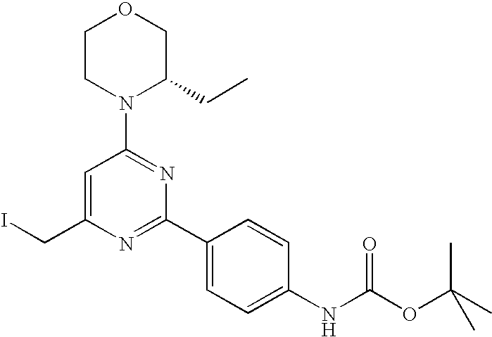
ICC1=CC(N2C(CC)COCC2)=NC(C2=CC=C(NC(OC(C)(C)C)=O)C=C2)=N1
